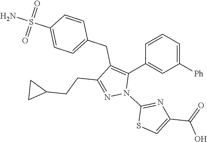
C1(C2=C(CC3=CC=C(S(N)(=O)=O)C=C3)C(CCC3CC3)=NN2C2=NC(C(O)=O)=CS2)=CC([Ph])=CC=C1
